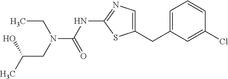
C1=C(CC2=CN=C(NC(N(CC(C)O)CC)=O)S2)C=C(Cl)C=C1
